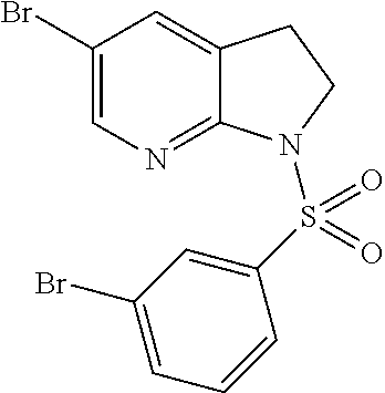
BrC1=CN=C2C(=C1)CCN2S(C1=CC(Br)=CC=C1)(=O)=O
